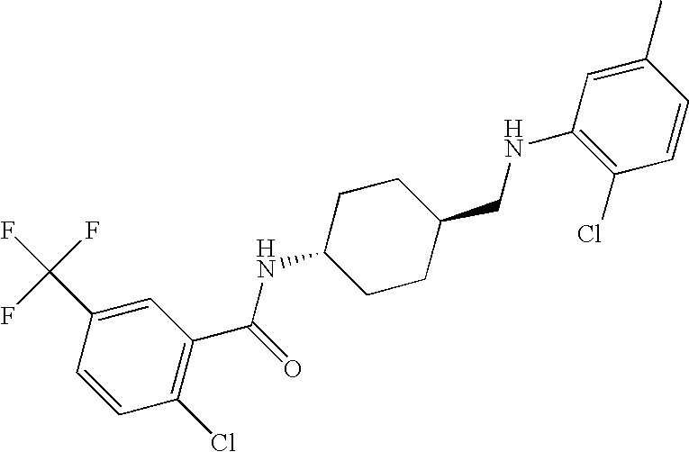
C1(C(F)(F)F)=CC(C(=O)NC2CCC(CNC3=C(Cl)C=CC(C)=C3)CC2)=C(Cl)C=C1
